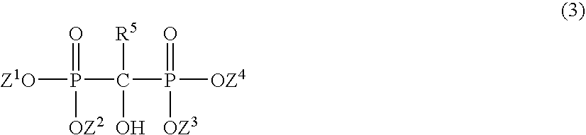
P([Z1O])(=O)([OZ2])C([R5])(O)P(=O)([OZ3])[OZ4]
